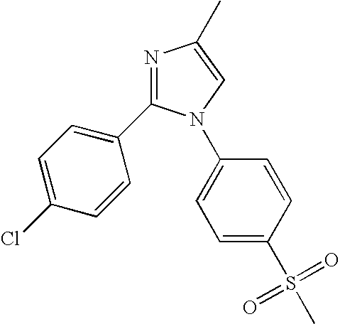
C1=C(Cl)C=CC(C2=NC(C)=CN2C2=CC=C(S(=O)(=O)C)C=C2)=C1
